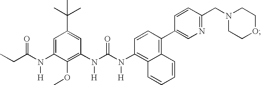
N([H])(C(N(C1=C2C(=C(C3=CN=C(CN4CCOCC4)C=C3)C=C1)C=CC=C2)[H])=O)C1=C(OC)C(N([H])C(=O)CC)=CC(C(C)(C)C)=C1
